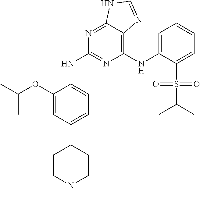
C1(NC2=CC=CC=C2S(=O)(C(C)C)=O)=C2C(=NC(NC3=CC=C(C4CCN(C)CC4)C=C3OC(C)C)=N1)NC=N2
